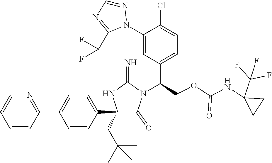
C1(C2=CC=C(C3=NC=CC=C3)C=C2)(CC(C)(C)C)C(=O)N(C(COC(NC2(C(F)(F)F)CC2)=O)C2=CC=C(Cl)C(N3N=CN=C3C(F)F)=C2)C(=N)N1
